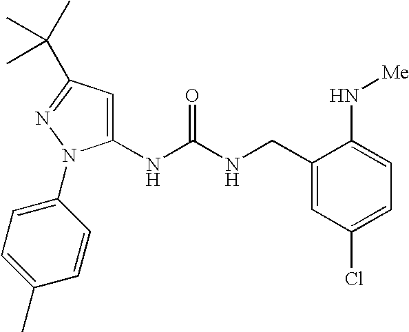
C1(NC(NCC2=CC(Cl)=CC=C2N[Me])=O)=CC(C(C)(C)C)=NN1C1=CC=C(C)C=C1
